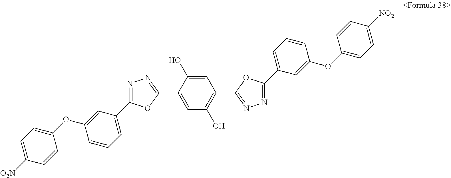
N1=C(C2=CC=CC(OC3=CC=C([O2N])C=C3)=C2)OC(C2=CC(O)=C(C3=NN=C(C4=CC=CC(OC5=CC=C([NO2])C=C5)=C4)O3)C=C2O)=N1
